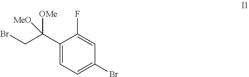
C1(C(CBr)([OMe])[MeO])=CC=C(Br)C=C1F
